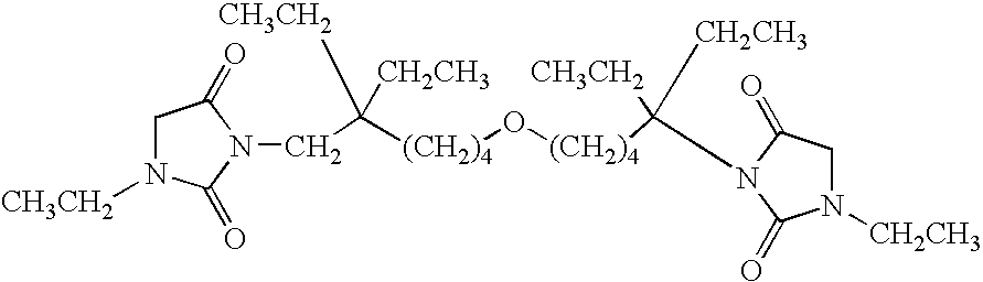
[(CH2)4](O[(CH2)4]C([CH3CH2])([CH2CH3])N1C(=O)CN([CH2CH3])C1=O)C([CH3CH2])([CH2CH3])CN1C(=O)N([CH3CH2])CC1=O
